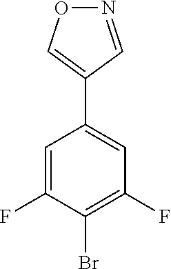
C1(F)=CC(C2=CON=C2)=CC(F)=C1Br
